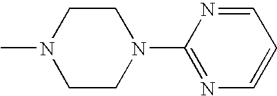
CN1CCN(C2=NC=CC=N2)CC1
